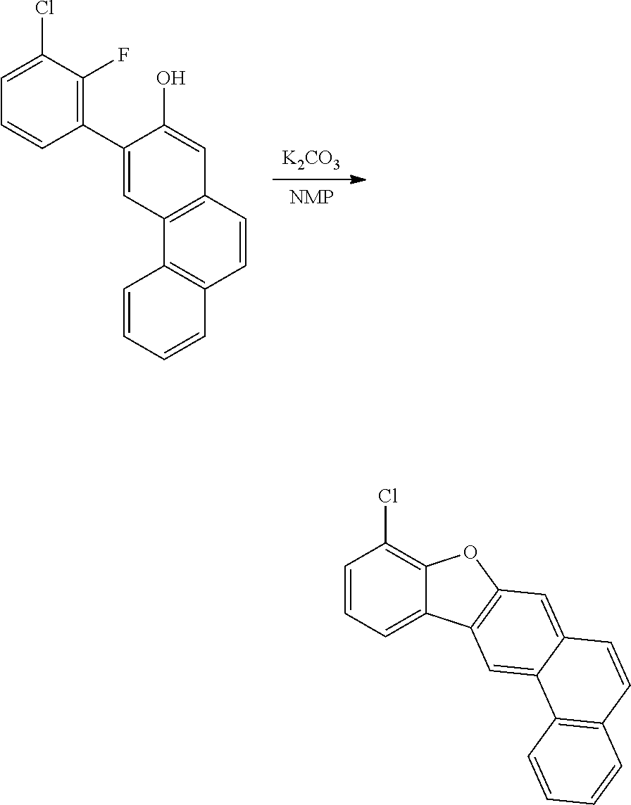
[K2CO3].[NMP].C12=C(C=CC3=C1C=C(C1=C(F)C(Cl)=CC=C1)C(O)=C3)C=CC=C2.C1=CC=C2C(=C1Cl)OC1=C2C=C2C(=C1)C=CC1=C2C=CC=C1
